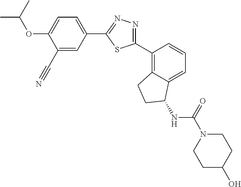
C1(C#N)=CC(C2=NN=C(C3=C4C(=CC=C3)C(NC(N3CCC(O)CC3)=O)CC4)S2)=CC=C1OC(C)C
